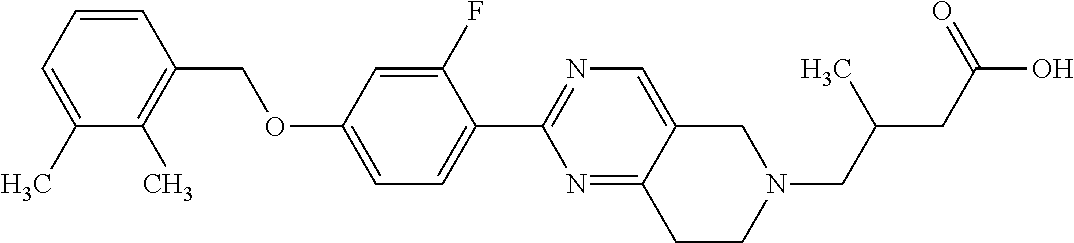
C1(C)=CC=CC(COC2=CC=C(C3=NC=C4C(=N3)CCN(CC(C)CC(=O)O)C4)C(F)=C2)=C1C
